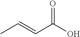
O=C(O)C=CC
